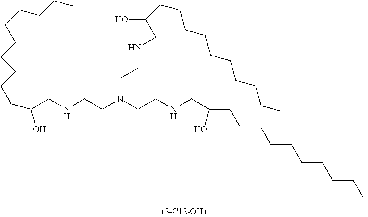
C(N(CCNCC(CCCCCCCCCC)O)CCNCC(O)CCCCCCCCCC)CNCC(O)CCCCCCCCCC
